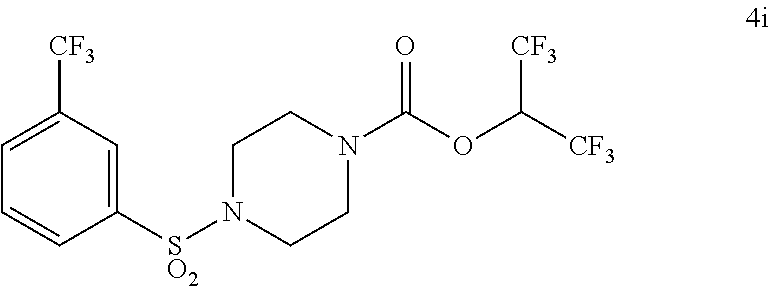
C1=C([CF3])C=C([SO2]N2CCN(C(OC([CF3])[CF3])=O)CC2)C=C1
